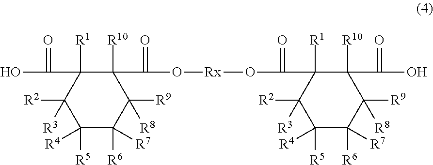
C1([R5])([R4])C([R6])([R7])C([R9])([R8])C([R10])(C(=O)O[Rx]OC(C2([R1])C([R10])(C(=O)O)C([R9])([R8])C([R6])([R7])C([R5])([R4])C2([R2])[R3])=O)C([R1])(C(=O)O)C1([R2])[R3]
